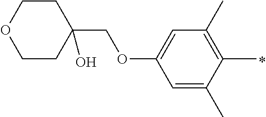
C1=C(C)C(C)=C(C)C=C1OCC1(O)CCOCC1
